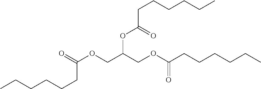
CCCCCCC(=O)OCC(COC(CCCCCC)=O)OC(CCCCCC)=O
